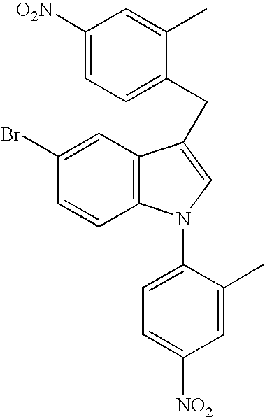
C1=CC2=C(C=C1Br)C(CC1=CC=C([O2N])C=C1C)=CN2C1=CC=C([NO2])C=C1C
